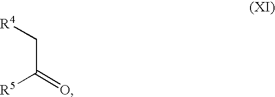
C(C([R5])=O)[R4]
